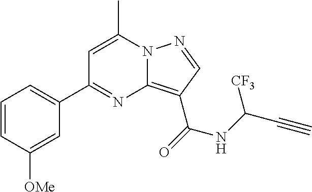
C1=CC([OMe])=CC(C2=NC3=C(C(=O)NC(C#C)[CF3])C=NN3C(C)=C2)=C1
